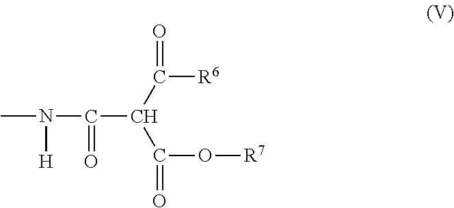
CN([H])C(C(C([R6])=O)C(O[R7])=O)=O
